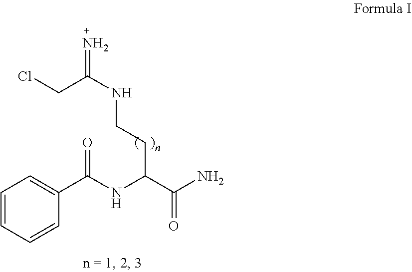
C(CCNC(CCl)=N)(C(=O)N)NC(C1=CC=CC=C1)=O
